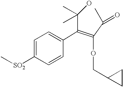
C[SO2]C1=CC=C(C(C(O)(C)C)=C(C(C)=O)OCC2CC2)C=C1
